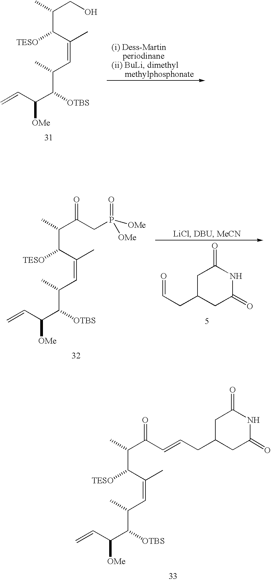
C(C(C=CCC1CC(=O)NC(=O)C1)=O)(C(C(C)=CC(C(C(C=C)[OMe])[OTBS])C)[TESO])C.C(CO)(C(C(C)=CC(C(C(C=C)[OMe])[OTBS])C)[TESO])C.C(C(CP([OMe])([OMe])=O)=O)(C(C(C)=CC(C(C(C=C)[OMe])[OTBS])C)[TESO])C.C1C(CC=O)CC(=O)NC1=O
